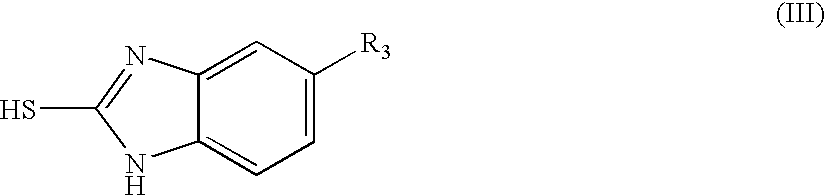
C1=C([R3])C=C2C(=C1)NC(S)=N2
